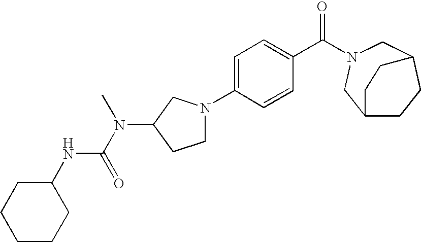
C1=C(N2CCC(N(C)C(=O)NC3CCCCC3)C2)C=CC(C(=O)N2CC3CCC(C2)CC3)=C1
